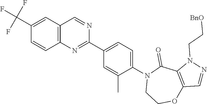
N1(CC[BnO])N=CC2=C1C(=O)N(C1=CC=C(C3=NC4=C(C=N3)C=C(C(F)(F)F)C=C4)C=C1C)CCO2
